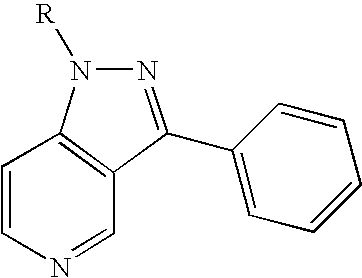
N1([R])N=C(C2=CC=CC=C2)C2=C1C=CN=C2
